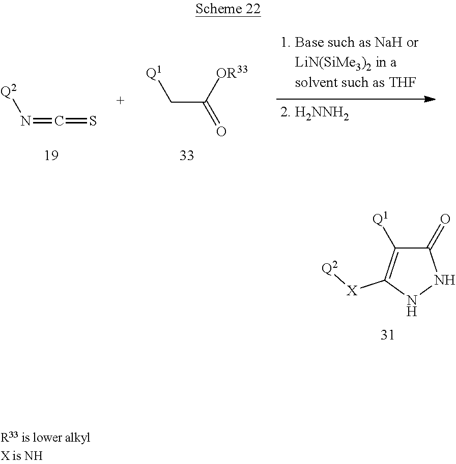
[Q2]N=C=S.[Q1]CC(=O)[OR33].C1(=O)C([Q1])=C([X][Q2])NN1
